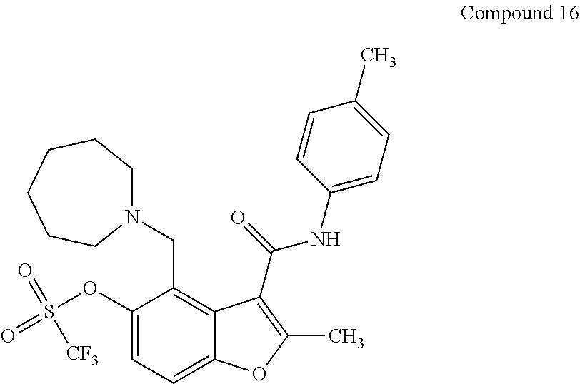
C1(OS(=O)(=O)[CF3])=CC=C2C(=C1CN1CCCCCC1)C(C(NC1=CC=C(C)C=C1)=O)=C(C)O2
